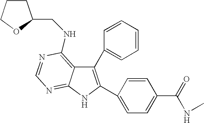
C1(C2=CC=CC=C2)=C(C2=CC=C(C(=O)NC)C=C2)NC2=NC=NC(NCC3CCCO3)=C12
